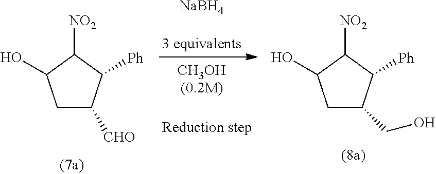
C1C([CHO])C([Ph])C([NO2])C1O.[NaBH4].C1C(CO)C([Ph])C([NO2])C1O
